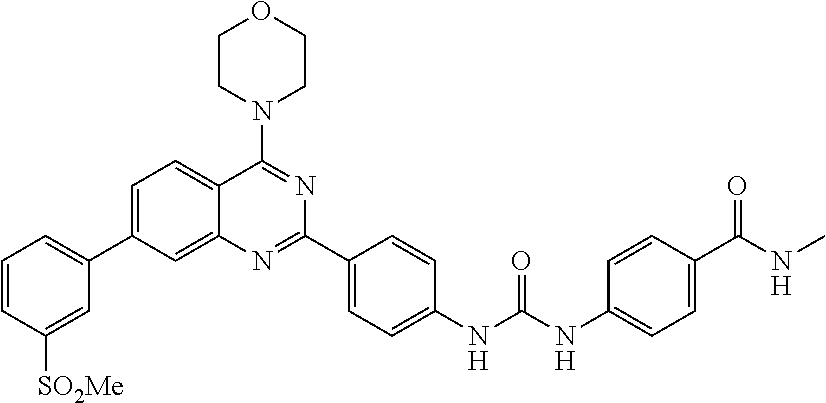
C1=C(C2=CC=CC([SO2Me])=C2)C=C2C(=C1)C(N1CCOCC1)=NC(C1=CC=C(NC(NC3=CC=C(C(NC)=O)C=C3)=O)C=C1)=N2
